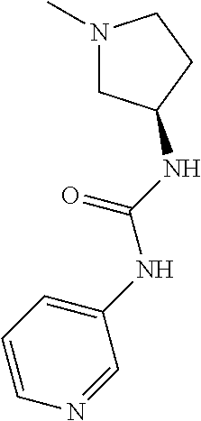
N1(C)CC(NC(NC2=CC=CN=C2)=O)CC1
